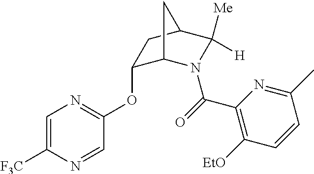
C1(OC2=NC=C([F3C])N=C2)C2N(C(=O)C3=C([EtO])C=CC(C)=N3)C([Me])([H])C(C1)C2
